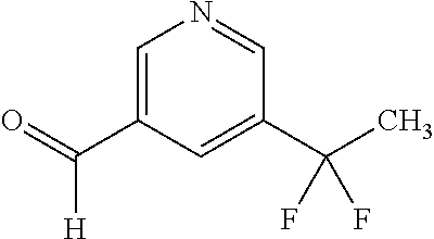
C(C1=CN=CC(C(C)(F)F)=C1)(=O)[H]
